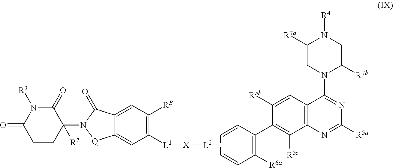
C1CC(N2[Q]C3=CC([L1][X][L2]C)=C([RB])C=C3C2=O)([R2])C(=O)N([R3])C1=O.C1([R6a])=C(C2=C([R5c])C3=C(C=C2[R5b])C(N2C([R7b])CN([R4])C([R7a])C2)=NC([R5a])=N3)C=CC=C1
